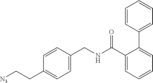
C1=CC(CNC(C2=CC=CC=C2C2=CC=CC=C2)=O)=CC=C1CC[N3]
